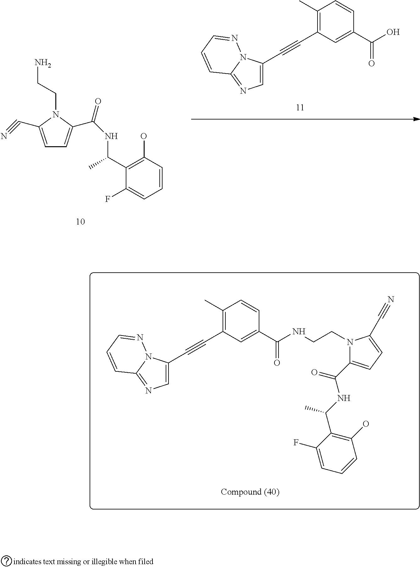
C1=C(C#N)N(CCN)C(C(NC(C)C2=C(O)C=CC=C2F)=O)=C1.C1=C(C#CC2=C(C)C=CC(C(O)=O)=C2)N2C(=N1)C=CC=N2.C1=C(C#CC2=C(C)C=CC(C(NCCN3C(C(=O)NC(C4=C(O)C=CC=C4F)C)=CC=C3C#N)=O)=C2)N2C(=N1)C=CC=N2
